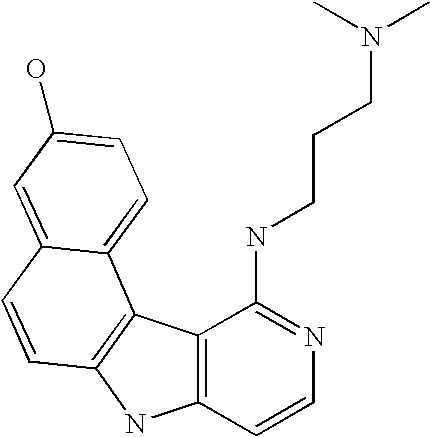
C12=C(C=CN=C1NCCCN(C)C)NC1=C2C2=CC=C(O)C=C2C=C1
